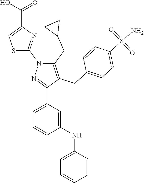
S1C=C(C(O)=O)N=C1N1C(CC2CC2)=C(CC2=CC=C(S(N)(=O)=O)C=C2)C(C2=CC=CC(NC3=CC=CC=C3)=C2)=N1
